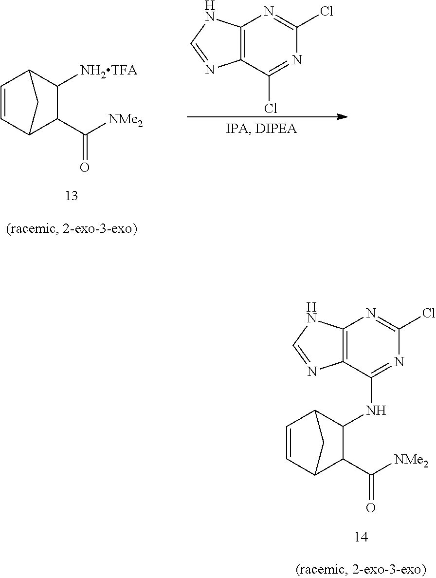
C1=CC2C([NH2TFA])C(C([NMe2])=O)C1C2.N1=C(Cl)C2=C(N=C1Cl)NC=N2.N1=C(NC2C(C([NMe2])=O)C3C=CC2C3)C2=C(N=C1Cl)NC=N2
